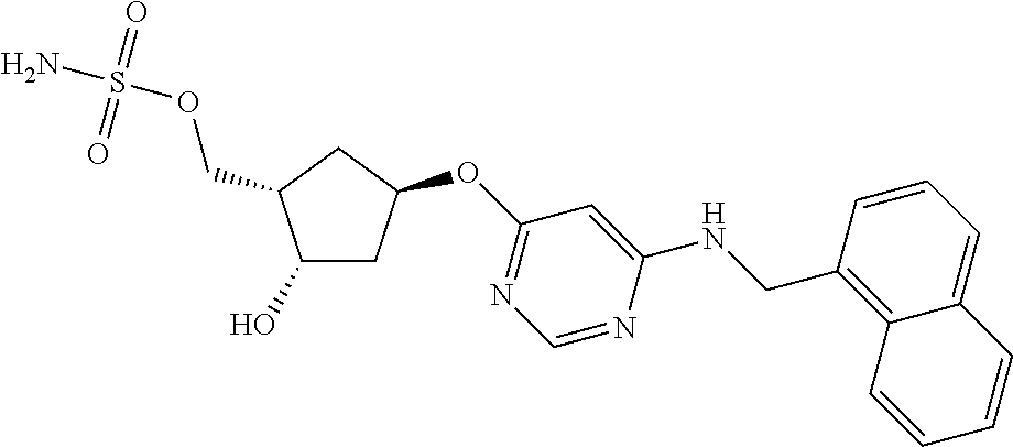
C1(O)CC(OC2=NC=NC(NCC3=C4C(=CC=C3)C=CC=C4)=C2)CC1COS(N)(=O)=O
